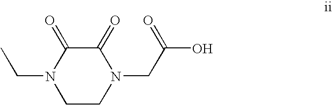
C1CN(CC(=O)O)C(=O)C(=O)N1CC
